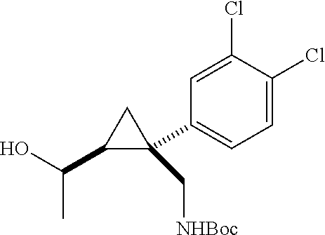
C1(C2=CC=C(Cl)C(Cl)=C2)(C[NHBoc])C(C(C)O)C1
